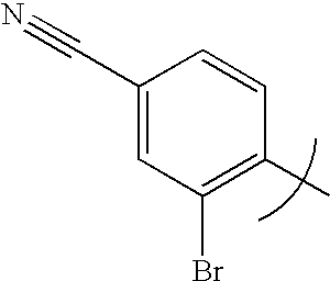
C1(C#N)=CC(Br)=C(C)C=C1
